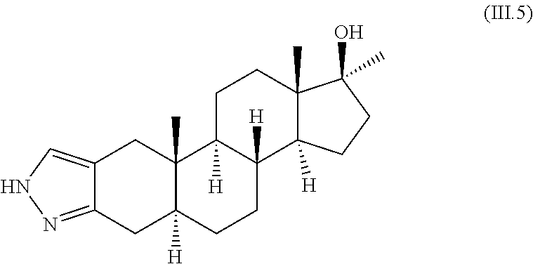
C12=CNN=C1CC1([H])C(C)(C2)C2([H])C([H])(CC1)C1([H])C(C)(CC2)C(C)(O)CC1
